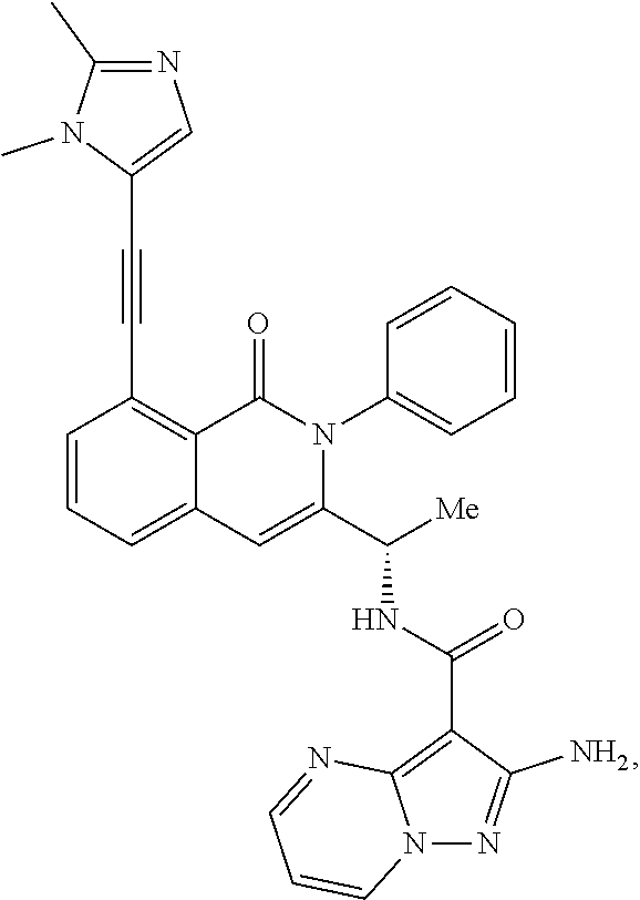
C1=CC=C2C(=C1C#CC1=CN=C(C)N1C)C(=O)N(C1=CC=CC=C1)C(C([Me])NC(=O)C1=C3N(N=C1N)C=CC=N3)=C2
